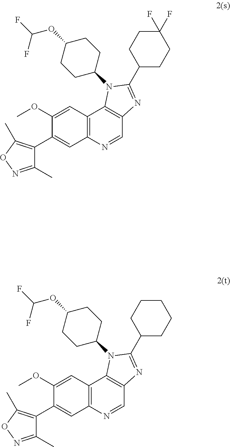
C1(OC)=CC2=C(C=C1C1=C(C)ON=C1C)N=CC1=C2N(C2CCC(OC(F)F)CC2)C(C2CCC(F)(F)CC2)=N1.C1(OC)=CC2=C(C=C1C1=C(C)ON=C1C)N=CC1=C2N(C2CCC(OC(F)F)CC2)C(C2CCCCC2)=N1
